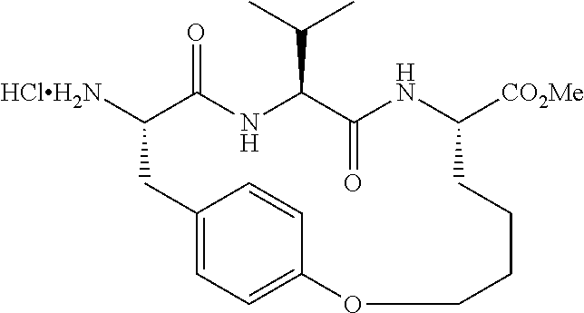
C12=CC=C(C=C1)OCCCCC([CO2Me])NC(=O)C(C(C)C)NC(=O)C([HClH2N])C2
